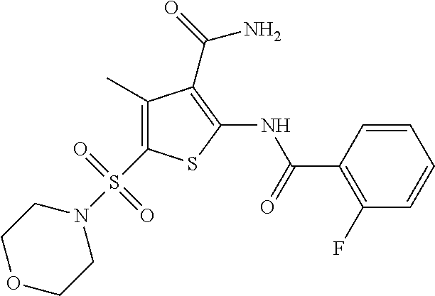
C1(C)=C(S(N2CCOCC2)(=O)=O)SC(NC(=O)C2=C(F)C=CC=C2)=C1C(=O)N
